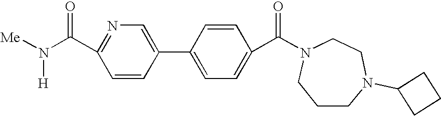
C1(C(=O)N2CCN(C3CCC3)CCC2)=CC=C(C2=CN=C(C(N([Me])[H])=O)C=C2)C=C1
